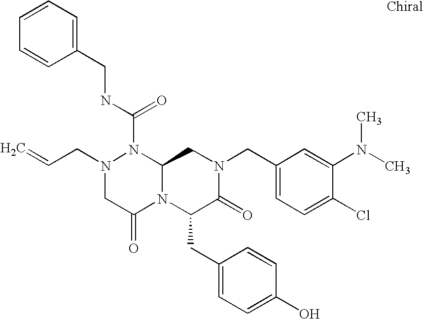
N1(C(NCC2=CC=CC=C2)=O)N(CC=C)CC(=O)N2C1CN(CC1=CC=C(Cl)C(N(C)C)=C1)C(=O)C2CC1=CC=C(O)C=C1
